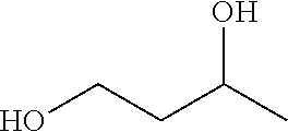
C(O)CC(O)C
